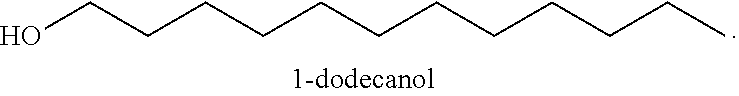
OCCCCCCCCCCCC
